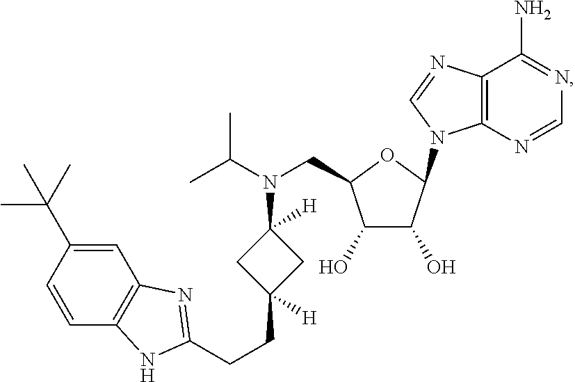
C12=C(N=CN=C1N)N(C1C(O)C(O)C(CN(C(C)C)C3([H])CC(CCC4=NC5=C(C=CC(C(C)(C)C)=C5)N4)([H])C3)O1)C=N2
